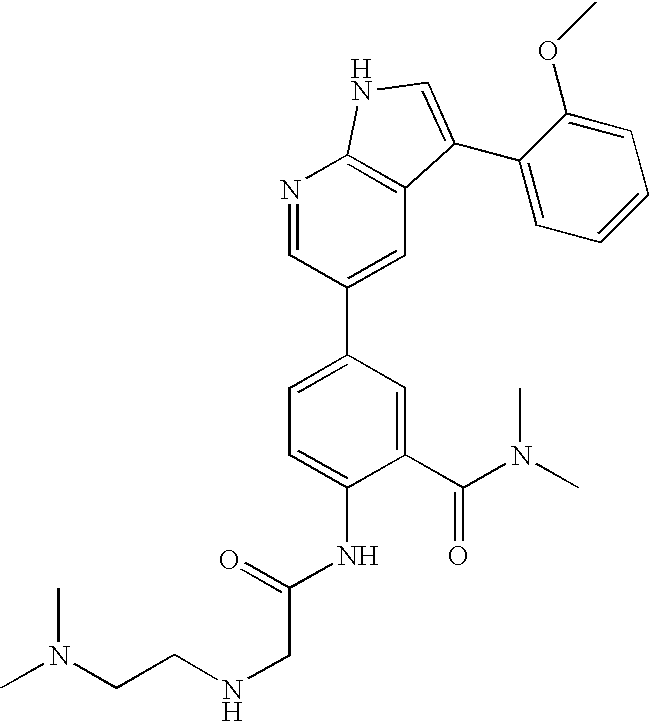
C1(C(N(C)C)=O)=CC(C2=CC3=C(N=C2)NC=C3C2=CC=CC=C2OC)=CC=C1NC(CNCCN(C)C)=O
